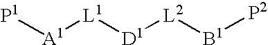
[P1][A1][L1][D1][L2][B1][P2]
